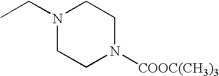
N1(CC)CCN([COOC(CH3)3])CC1
